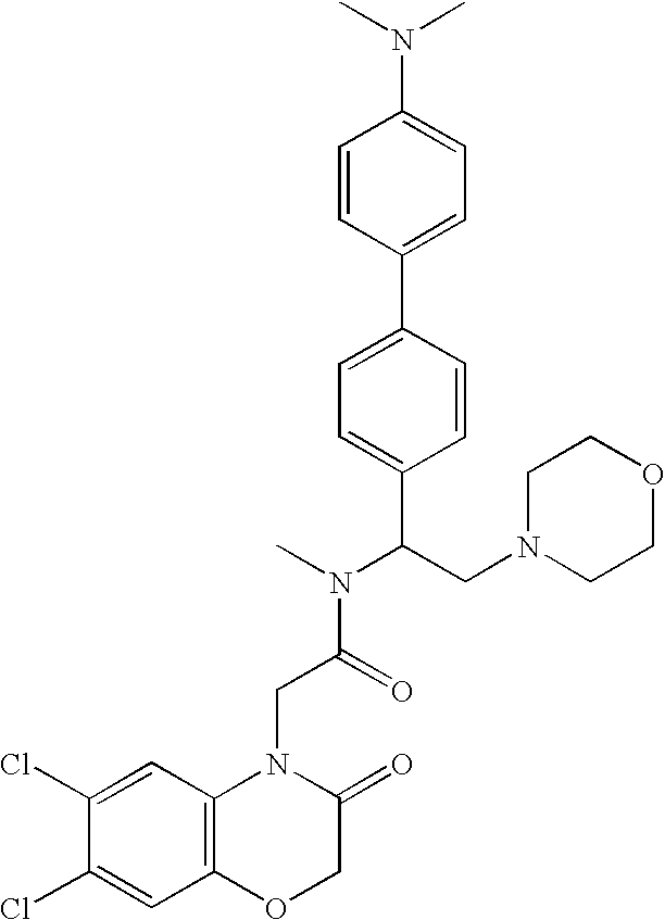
C1=C(Cl)C(Cl)=CC2=C1N(CC(N(C)C(C1=CC=C(C3=CC=C(N(C)C)C=C3)C=C1)CN1CCOCC1)=O)C(=O)CO2
